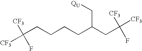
C([CF3])([CF3])(F)CCCCC(CC(F)([CF3])[CF3])C[QU]
